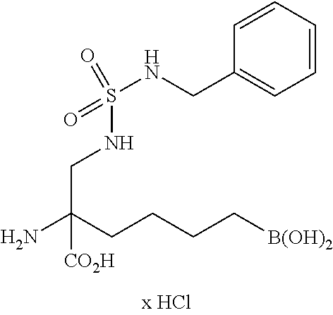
NC(CCCC[B(OH)2])(CNS(NCC1=CC=CC=C1)(=O)=O)[CO2H]
